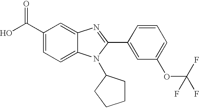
C1(C(O)=O)=CC=C2C(=C1)N=C(C1=CC(OC(F)(F)F)=CC=C1)N2C1CCCC1
